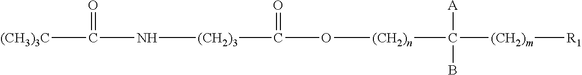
[(CH3)3C]C(=O)N[(CH2)3]C(=O)O[(CH2)n]C([A])(B)[(CH2)m][R1]
